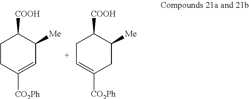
C1CC([CO2Ph])=CC([Me])C1[COOH].C1C=C([CO2Ph])CC([Me])C1[COOH]
